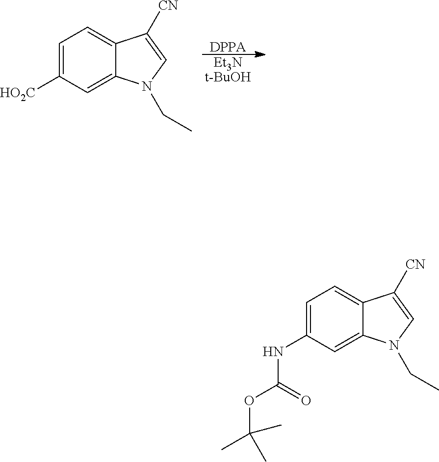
[DPPA].[Et3Nt-BuOH].C1=C([HO2C])C=C2C(=C1)C([CN])=CN2CC.C1=C(NC(OC(C)(C)C)=O)C=C2C(=C1)C([CN])=CN2CC
